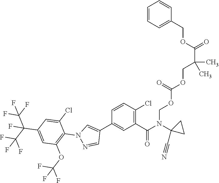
C1=CC(Cl)=C(C(N(C2(C#N)CC2)COC(OCC(C(=O)OCC2=CC=CC=C2)(C)C)=O)=O)C=C1C1=CN(C2=C(OC(F)(F)F)C=C(C(C(F)(F)F)(C(F)(F)F)F)C=C2Cl)N=C1
